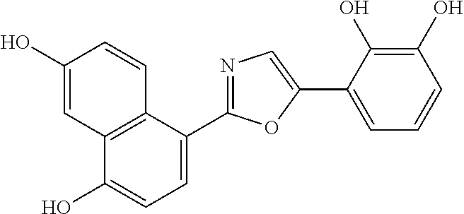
C1=C(C2=NC=C(C3=CC=CC(O)=C3O)O2)C2=C(C(O)=C1)C=C(O)C=C2
